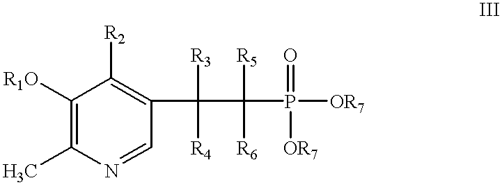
C1([R1O])=C(C)N=CC(C(C(P([OR7])([OR7])=O)([R5])[R6])([R4])[R3])=C1[R2]
